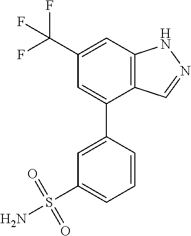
C1=C(C(F)(F)F)C=C(C2=CC(S(N)(=O)=O)=CC=C2)C2=C1NN=C2
